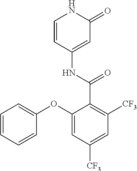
C1=CC(NC(C2=C([CF3])C=C([CF3])C=C2OC2=CC=CC=C2)=O)=CC(=O)N1
